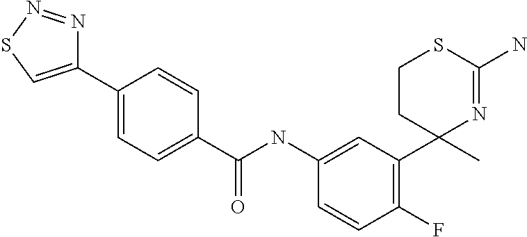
C1(NC(=O)C2=CC=C(C3=CSN=N3)C=C2)=CC(C2(C)N=C(N)SCC2)=C(F)C=C1
